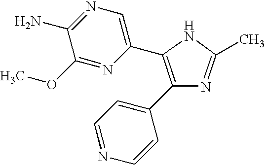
C1(C2=CC=NC=C2)=C(C2=CN=C(N)C(OC)=N2)NC(C)=N1
